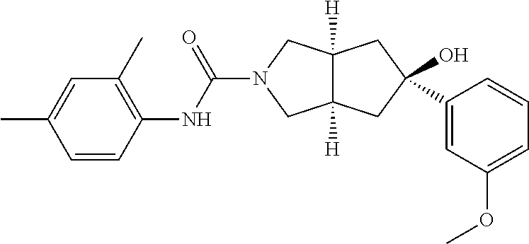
C1=CC(NC(=O)N2CC3([H])C([H])(C2)CC(O)(C2=CC(OC)=CC=C2)C3)=C(C)C=C1C
